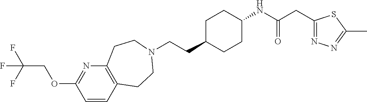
C(CC1CCC(NC(CC2=NN=C(C)S2)=O)CC1)N1CCC2=C(N=C(OCC(F)(F)F)C=C2)CC1
